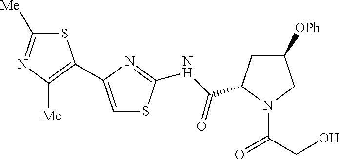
C1([Me])=NC([Me])=C(C2=CSC(NC(=O)C3CC([OPh])CN3C(CO)=O)=N2)S1
